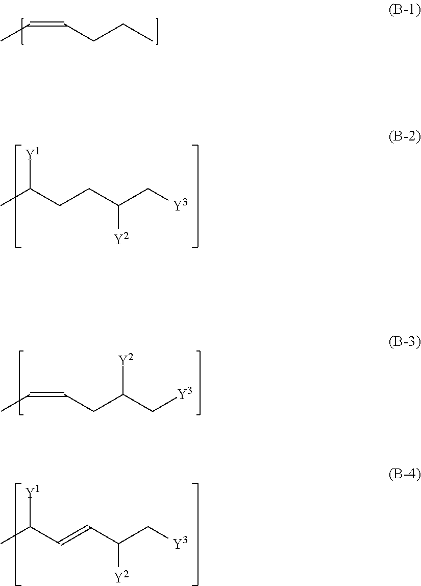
C(CCC)=CC.CC(CCC(C[Y3])[Y2])[Y1].C(CC(C[Y3])[Y2])=CC.CC(C=CC(C[Y3])[Y2])[Y1]
